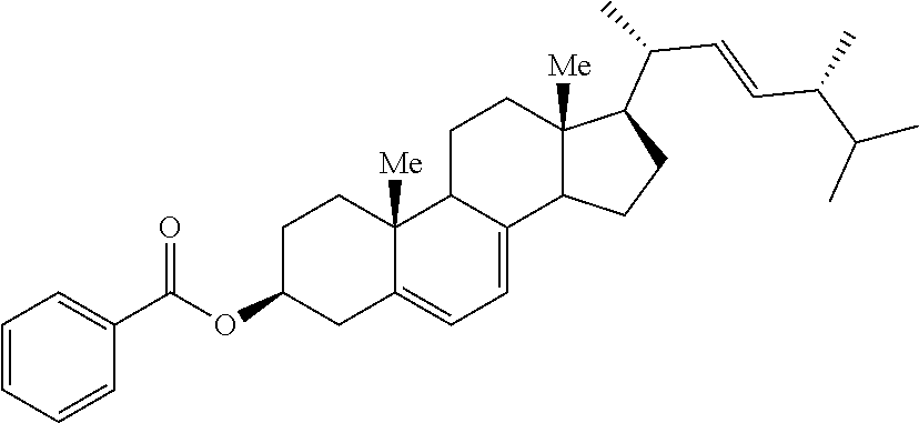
C1C(OC(C2=CC=CC=C2)=O)CC2=CC=C3C(C2([Me])C1)CCC1([Me])C3CCC1C(C=CC(C(C)C)C)C
